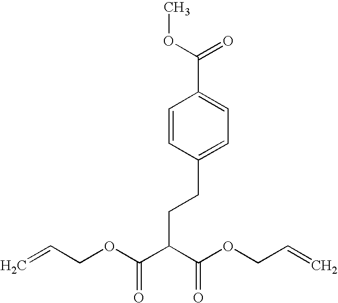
C1=CC(CCC(C(OCC=C)=O)C(OCC=C)=O)=CC=C1C(OC)=O
